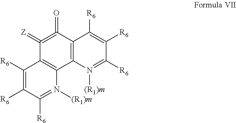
C12=C(C(=O)=C(=[Z])C3=C1N([(R1)m])=C([R6])C([R6])=C3[R6])C([R6])=C([R6])C([R6])=N2[(R1)m]
